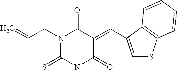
O=C1C(=CC2=CSC3=C2C=CC=C3)C(=O)N(CC=C)C(=S)N1
